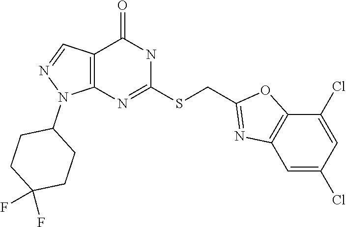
C12=C(N=C(SCC3=NC4=C(O3)C(Cl)=CC(Cl)=C4)NC1=O)N(C1CCC(F)(F)CC1)N=C2
